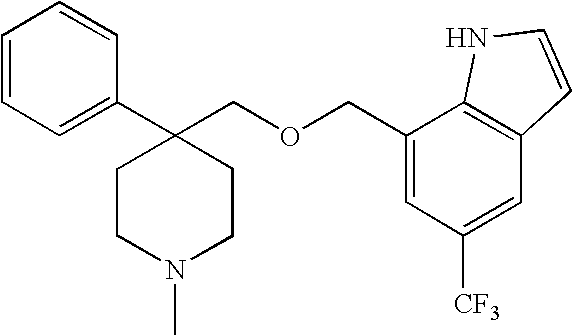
C1(C2(COCC3=CC([CF3])=CC4=C3NC=C4)CCN(C)CC2)=CC=CC=C1
